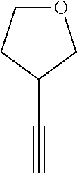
C#CC1CCOC1
